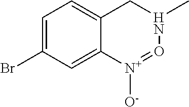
C1=C(Br)C=C2C(=C1)CN(C)O=[N+]2[O-]
